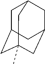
C1C2CC3(C)CC(CC1C3)C2
